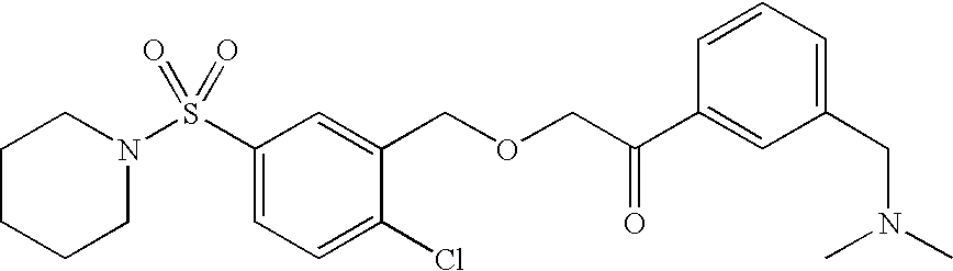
C1CCCN(S(C2=CC=C(Cl)C(COCC(C3=CC(CN(C)C)=CC=C3)=O)=C2)(=O)=O)C1
